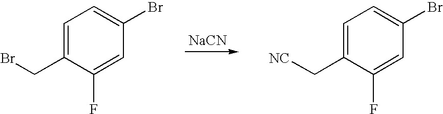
[NaCN].C1=C(CBr)C(F)=CC(Br)=C1.C1=C(C[NC])C(F)=CC(Br)=C1
